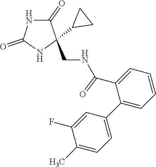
C(NCC1(C2CC2)C(=O)NC(=O)N1)(C1=CC=CC=C1C1=CC=C(C)C(F)=C1)=O
